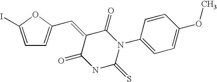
C1=C(I)OC(C=C2C(=O)NC(=S)N(C3=CC=C(OC)C=C3)C2=O)=C1
